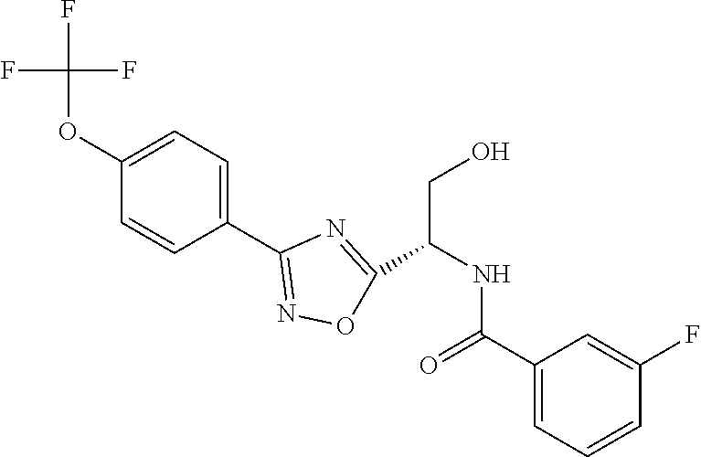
C1(OC(F)(F)F)=CC=C(C2=NOC(C(NC(C3=CC=CC(F)=C3)=O)CO)=N2)C=C1
